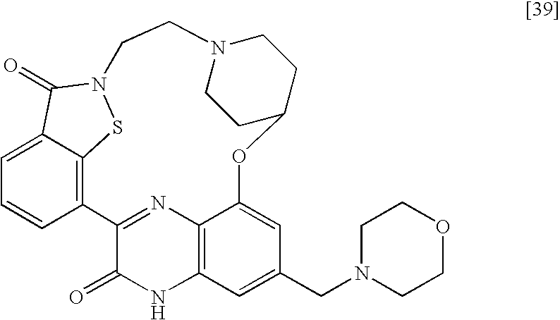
C1=C2C3=C(C=C1)C1=NC4=C(NC1=O)C=C(CN1CCOCC1)C=C4OC1CCN(CCN(S3)C2=O)CC1
